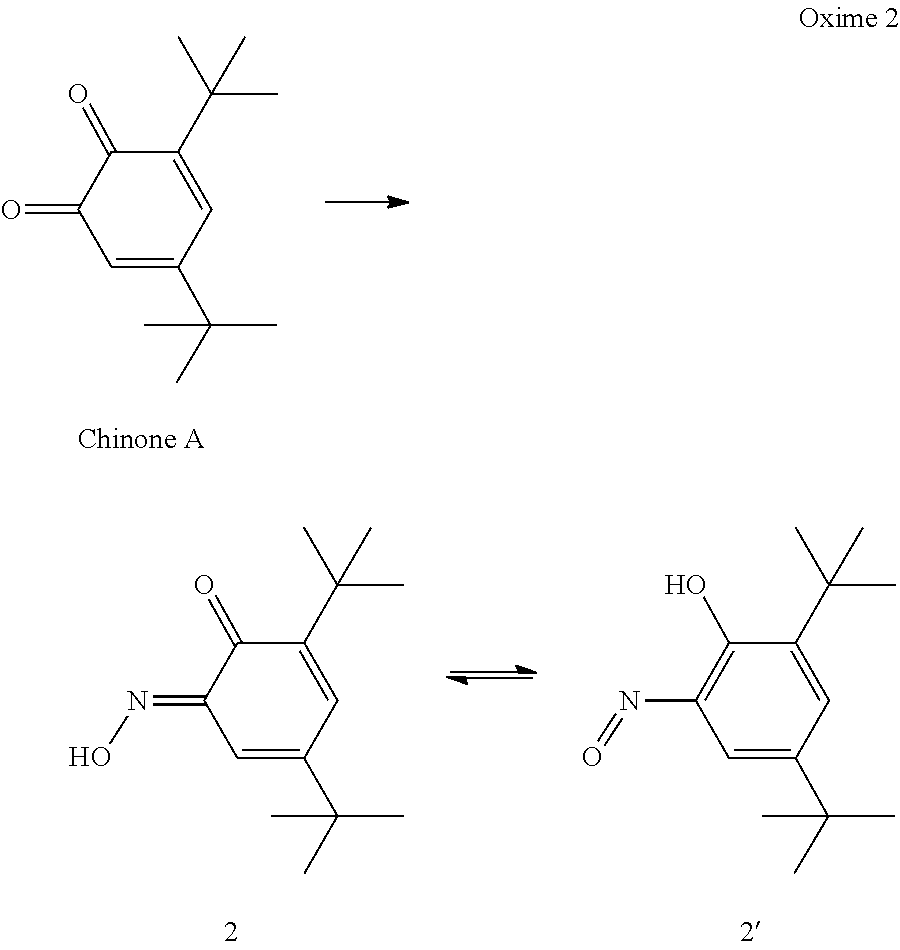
CC(C)(C1=CC(=O)C(=O)C(C(C)(C)C)=C1)C.ON=C1C=C(C(C)(C)C)C=C(C(C)(C)C)C1=O.CC(C)(C1=CC(N=O)=C(O)C(C(C)(C)C)=C1)C
